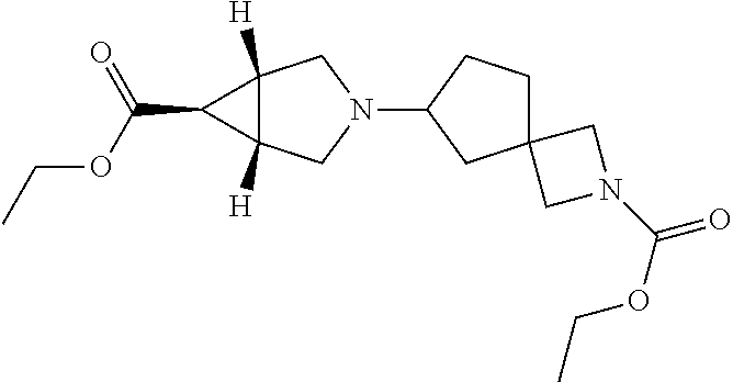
N1(C2CC3(CC2)CN(C(OCC)=O)C3)CC2([H])C([H])(C1)C2C(OCC)=O
